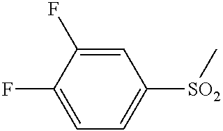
C1(F)=CC=C([SO2]C)C=C1F
